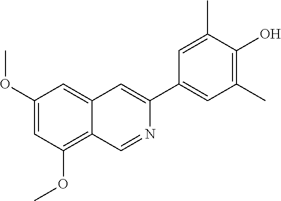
C1(OC)=CC(OC)=C2C(=C1)C=C(C1=CC(C)=C(O)C(C)=C1)N=C2
